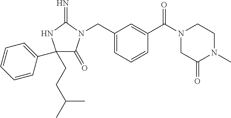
C1(CCC(C)C)(C2=CC=CC=C2)C(=O)N(CC2=CC=CC(C(=O)N3CC(=O)N(C)CC3)=C2)C(=N)N1
